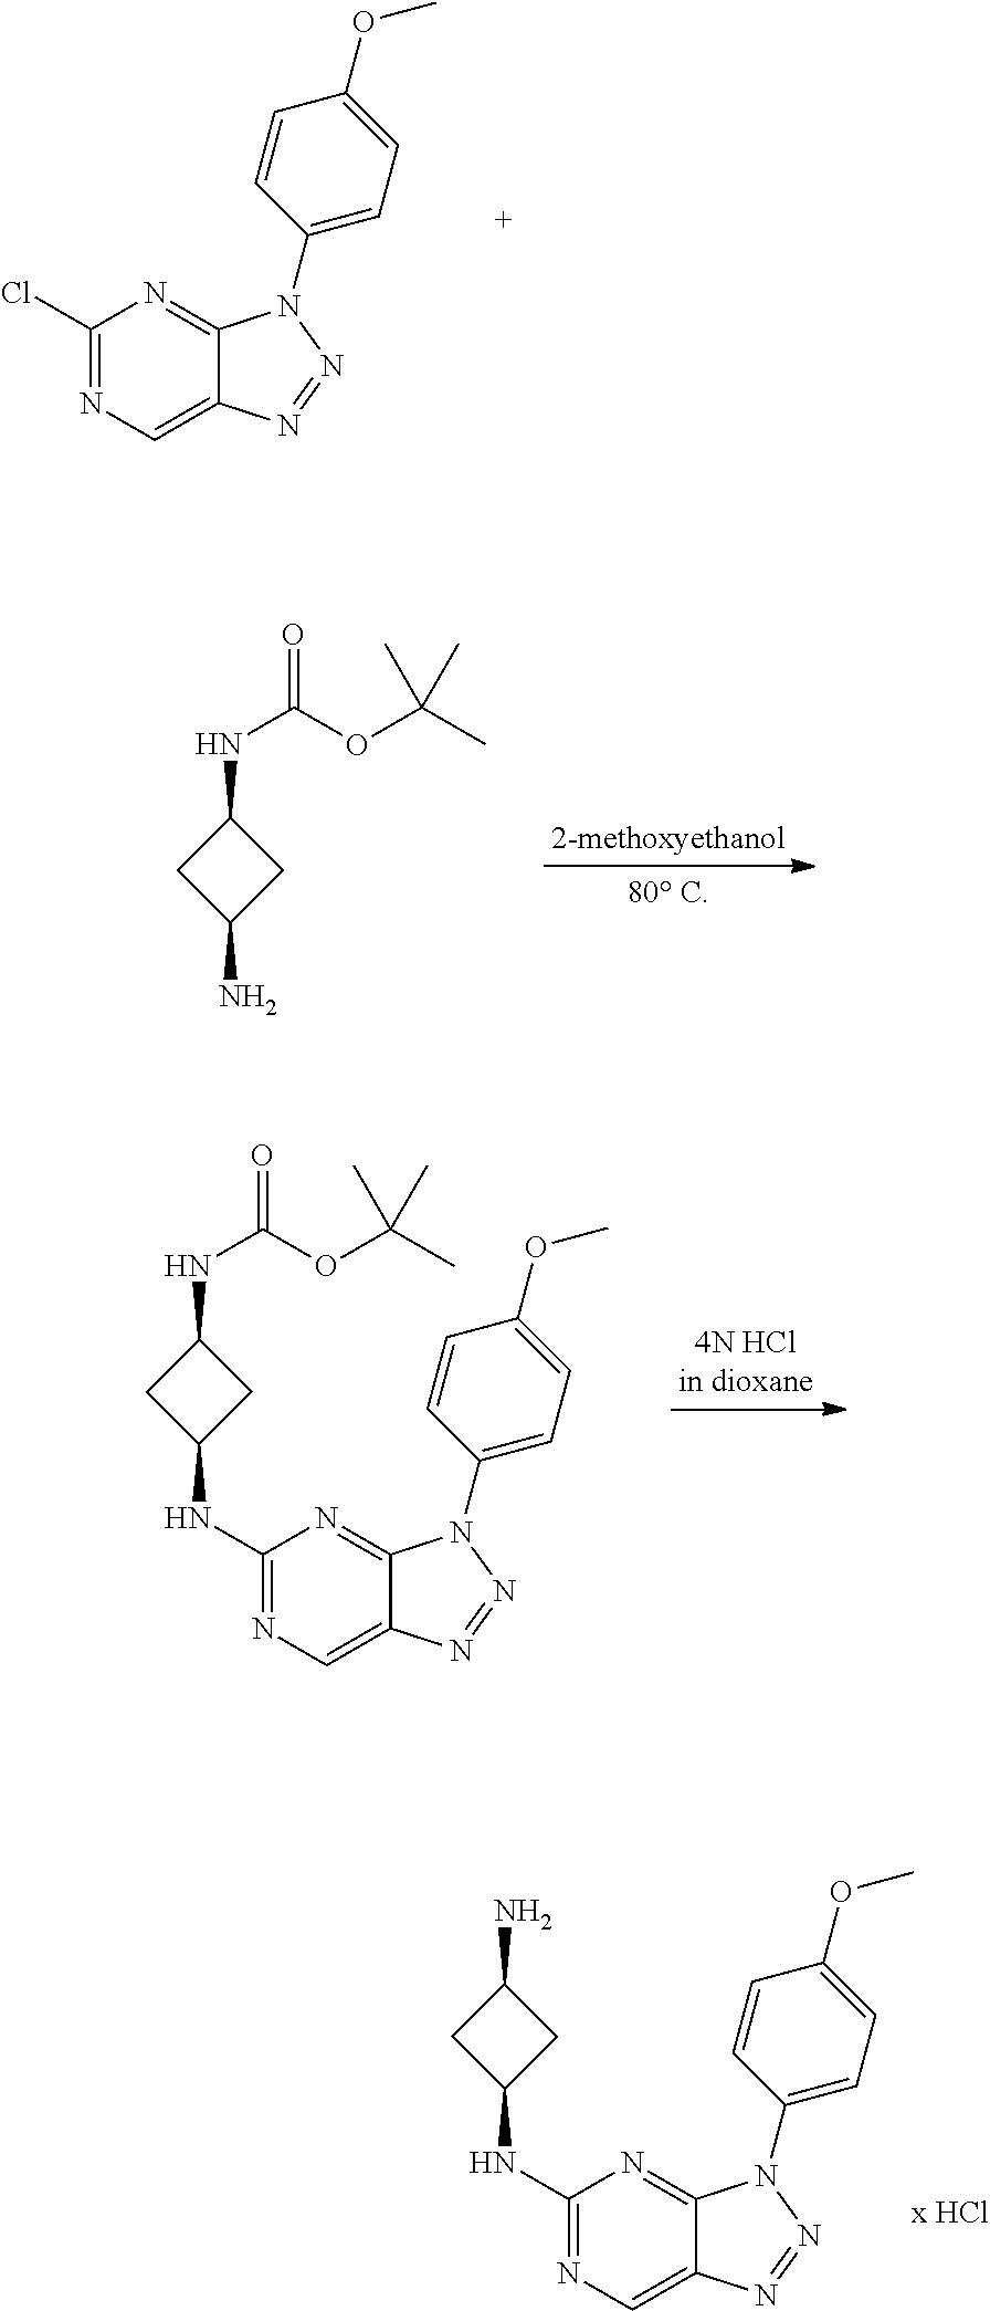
C1(Cl)=NC=C2C(=N1)N(C1=CC=C(OC)C=C1)N=N2.N(C(OC(C)(C)C)=O)C1CC(N)C1.C1(NC2CC(NC(OC(C)(C)C)=O)C2)=NC=C2C(=N1)N(C1=CC=C(OC)C=C1)N=N2.C1(NC2CC(N)C2)=NC=C2C(=N1)N(C1=CC=C(OC)C=C1)N=N2
